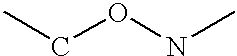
O(NC)CC
